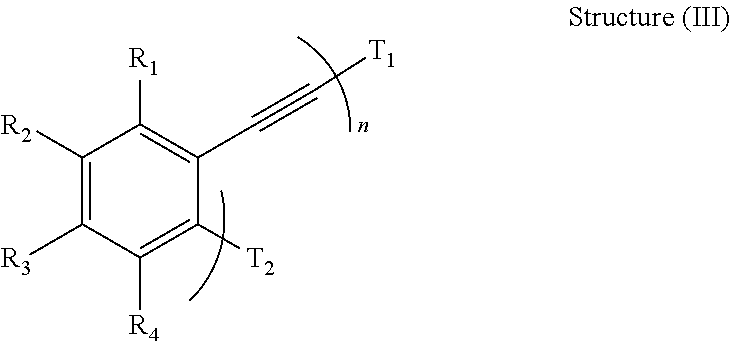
C1([R2])=C([R3])C([R4])=C([T2])C(C#C[T1])=C1[R1]
